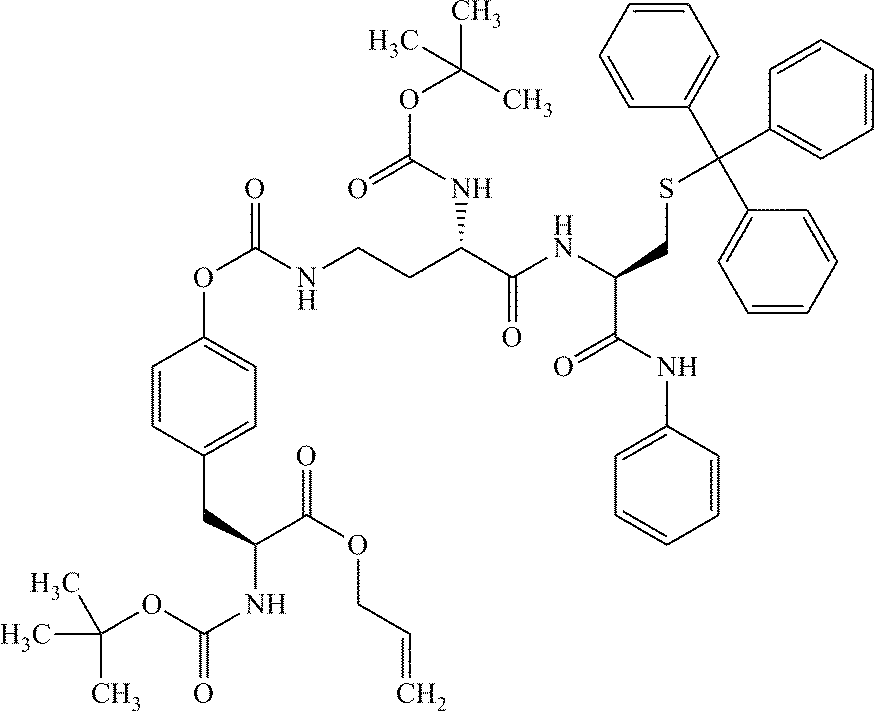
N(C(C(CCNC(OC1=CC=C(CC(NC(OC(C)(C)C)=O)C(OCC=C)=O)C=C1)=O)NC(=O)OC(C)(C)C)=O)C(CSC(C1=CC=CC=C1)(C1=CC=CC=C1)C1=CC=CC=C1)C(NC1=CC=CC=C1)=O
